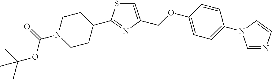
C(N1CCC(C2=NC(COC3=CC=C(N4C=NC=C4)C=C3)=CS2)CC1)(=O)OC(C)(C)C
